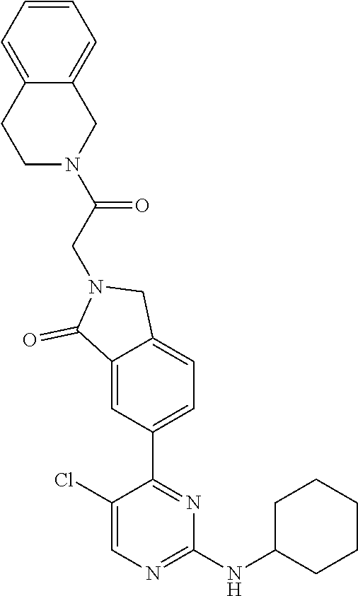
C1(Cl)=CN=C(NC2CCCCC2)N=C1C1=CC=C2C(=C1)C(=O)N(CC(N1CC3=CC=CC=C3CC1)=O)C2
